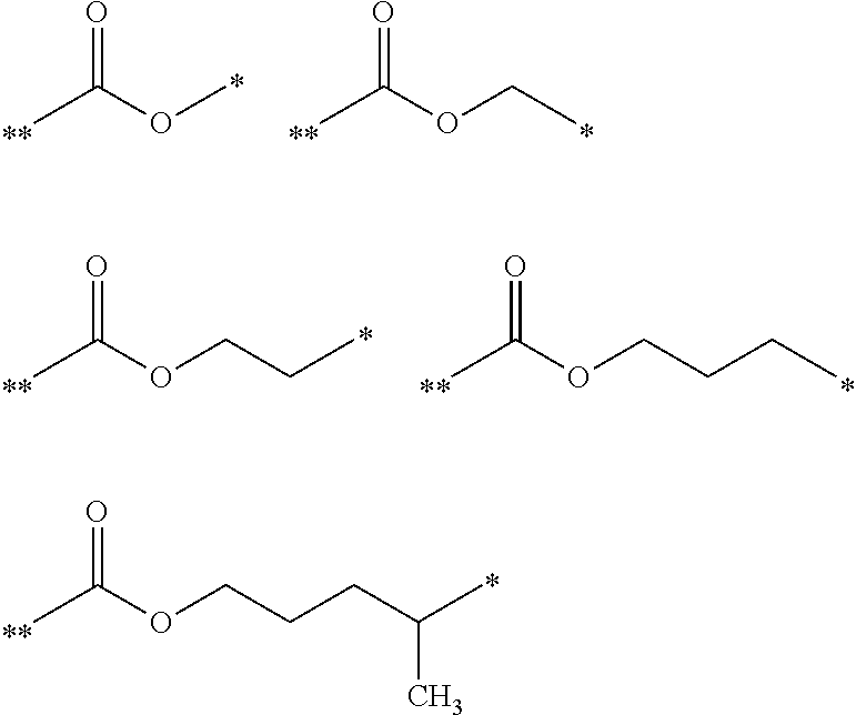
O=C(OCCCC(C)C)C.O=C(OC)C.O=C(OCC)C.O=C(OCCC)C.O=C(OCCCC)C
